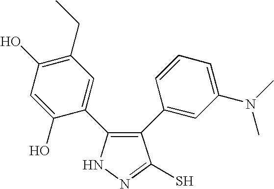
C1(C2=CC(N(C)C)=CC=C2)=C(C2=CC(CC)=C(O)C=C2O)NN=C1S
